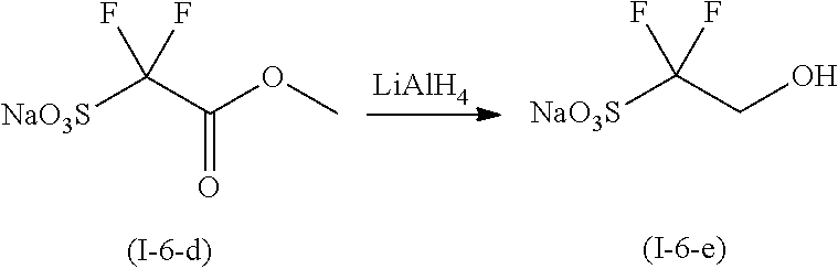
[NaO3S]C(C(OC)=O)(F)F.[LiAlH4].[NaO3S]C(CO)(F)F
